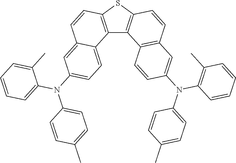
C12=C(SC3=C1C1=C(C=C3)C=C(N(C3=C(C)C=CC=C3)C3=CC=C(C)C=C3)C=C1)C=CC1=CC(N(C3=CC=CC=C3C)C3=CC=C(C)C=C3)=CC=C21
